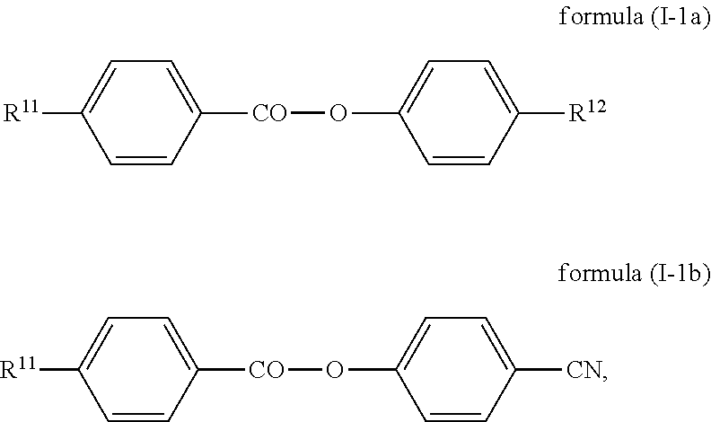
C1=CC([CO]OC2=CC=C([R12])C=C2)=CC=C1[R11].C1=CC([CO]OC2=CC=C([CN])C=C2)=CC=C1[R11]
